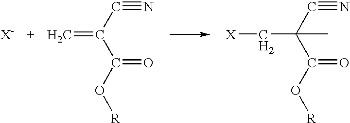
C=C(C#N)C(O[R])=O.C(C(C#N)(C(O[R])=O)C)[X]
